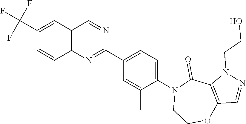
N1(CCO)N=CC2=C1C(=O)N(C1=CC=C(C3=NC4=C(C=N3)C=C(C(F)(F)F)C=C4)C=C1C)CCO2
